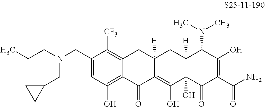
C1=C(CN(CC2CC2)CCC)C([CF3])=C2C(=C1O)C(=O)C1=C(O)C3(O)C([H])(CC1([H])C2)C(N(C)C)C(O)=C(C(N)=O)C3=O
